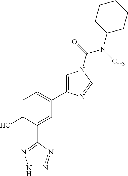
C1=C(O)C(C2=NNN=N2)=CC(C2=CN(C(=O)N(C)C3CCCCC3)C=N2)=C1
